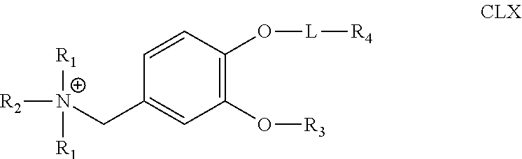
[N+](CC1=CC(O[R3])=C(O[L][R4])C=C1)([R1])([R2])[R1]
